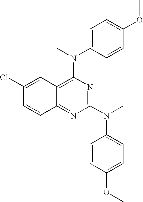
C12=NC(N(C)C3=CC=C(OC)C=C3)=NC(N(C3=CC=C(OC)C=C3)C)=C1C=C(Cl)C=C2
